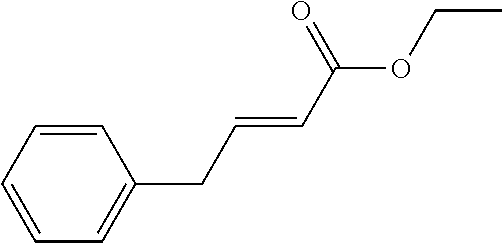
C1=CC(CC=CC(OCC)=O)=CC=C1
